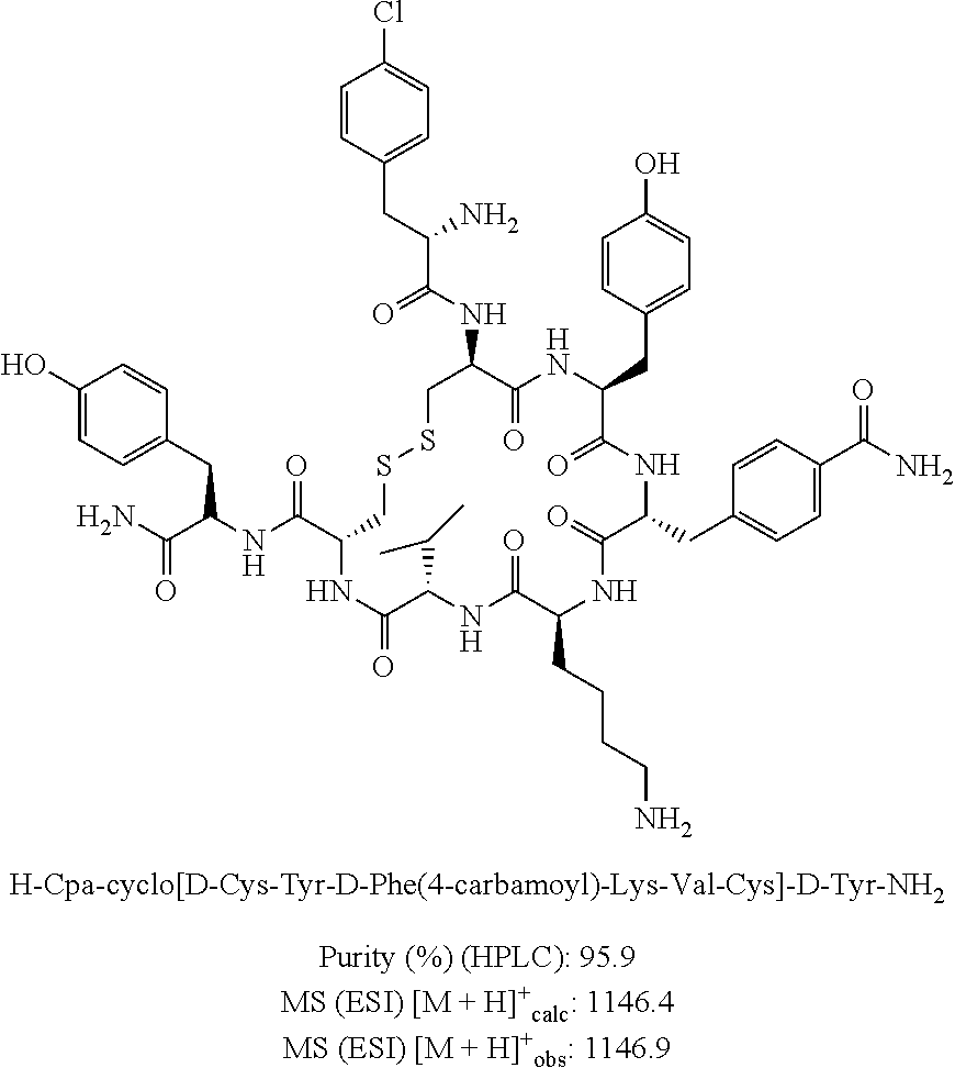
C1=CC(CC(C(NC2C(=O)NC(CC3=CC=C(O)C=C3)C(=O)NC(CC3=CC=C(C(N)=O)C=C3)C(=O)NC(CCCCN)C(=O)NC(C(C)C)C(=O)NC(C(NC(C(N)=O)CC3=CC=C(O)C=C3)=O)CSSC2)=O)N)=CC=C1Cl
